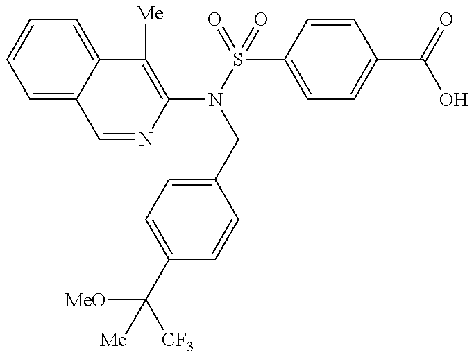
C1=C2C(=CC=C1)C([Me])=C(N(S(=O)(C1=CC=C(C(=O)O)C=C1)=O)CC1=CC=C(C([CF3])([MeO])[Me])C=C1)N=C2
